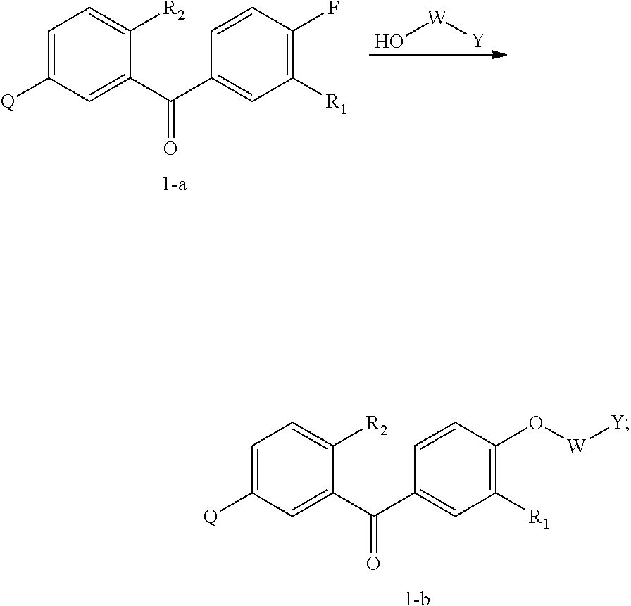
[1-a].[Q]C1=CC=C([R2])C(C(C2=CC([R1])=C(F)C=C2)=O)=C1.[W](O)[Y].[1-b].[Q]C1=CC=C([R2])C(C(C2=CC([R1])=C(O[W][Y])C=C2)=O)=C1
